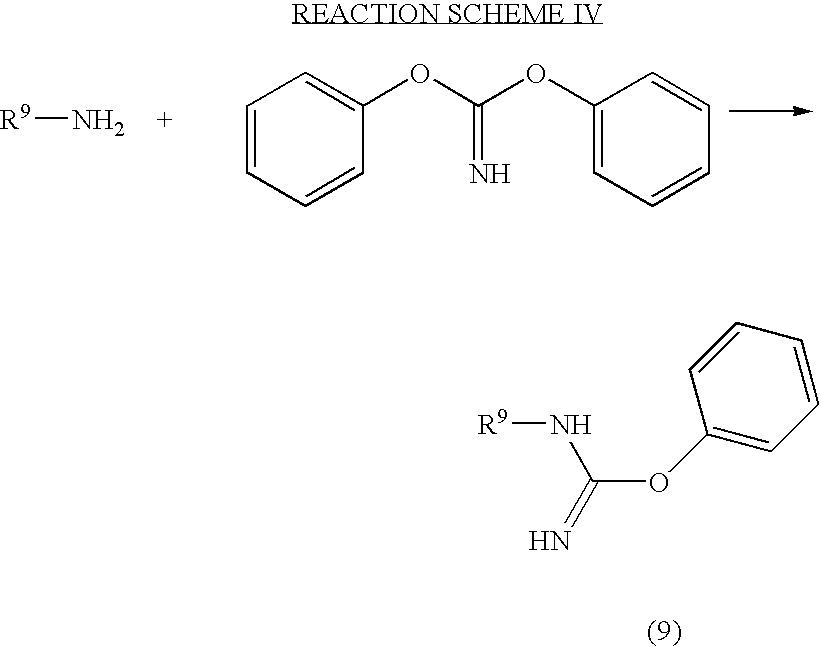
N[R9].C1=CC=CC(OC(OC2=CC=CC=C2)=N)=C1.C1(OC(=N)N[R9])=CC=CC=C1
